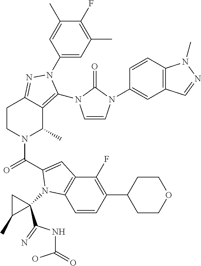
C1(N2C(N3C=CN(C4=CC5=C(C=C4)N(C)N=C5)C3=O)=C3C(C)N(C(=O)C4=CC5=C(C=CC(C6CCOCC6)=C5F)N4C4(C(NC(O)=O)=N)CC4C)CCC3=N2)=CC(C)=C(F)C(C)=C1
